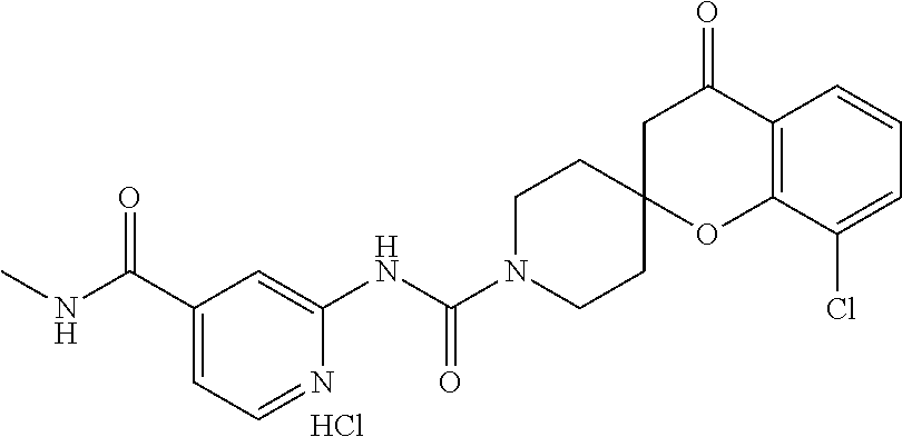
C12=C(C(Cl)=CC=C1)OC1(CC2=O)CCN(C(NC2=CC(C(NC)=O)=CC=N2)=O)CC1.Cl
